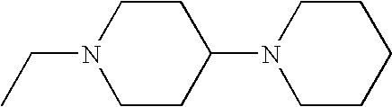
C(N1CCC(N2CCCCC2)CC1)C
